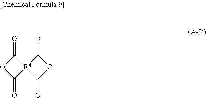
C1(=O)[R4]2(C(=O)O1)C(=O)OC2=O
